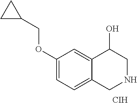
C1(OCC2CC2)=CC=C2C(=C1)C(O)CNC2.[CIH]
